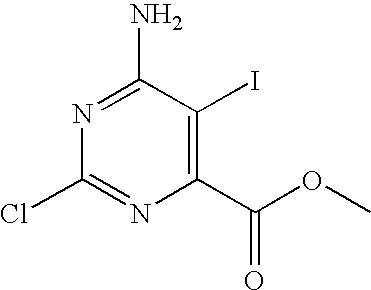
N1=C(N)C(I)=C(C(OC)=O)N=C1Cl
